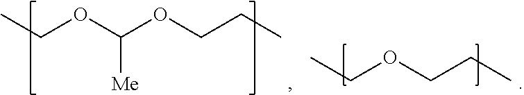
C(OC(OCCC)[Me])C.C(OCCC)C
